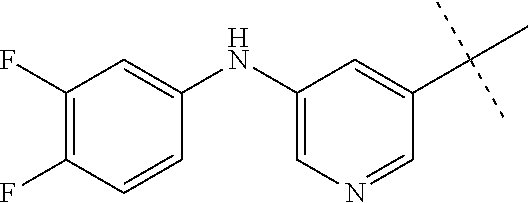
C1(NC2=CC(F)=C(F)C=C2)=CN=CC(C(C)(C)C)=C1
